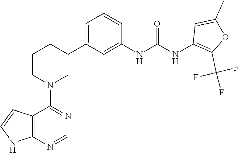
C12=C(NC=C1)N=CN=C2N1CC(C2=CC=CC(NC(NC3=C(C(F)(F)F)OC(C)=C3)=O)=C2)CCC1
